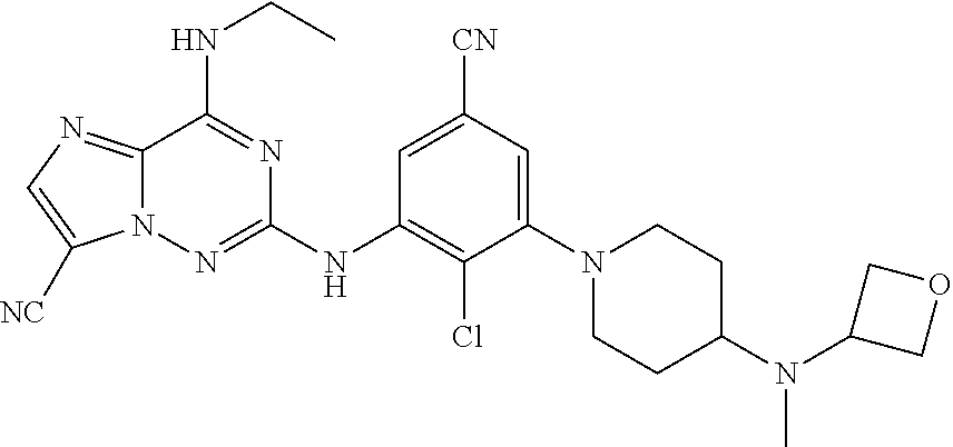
N12C(=NC=C1[NC])C(NCC)=NC(NC1=C(Cl)C(N3CCC(N(C4COC4)C)CC3)=CC([CN])=C1)=N2
